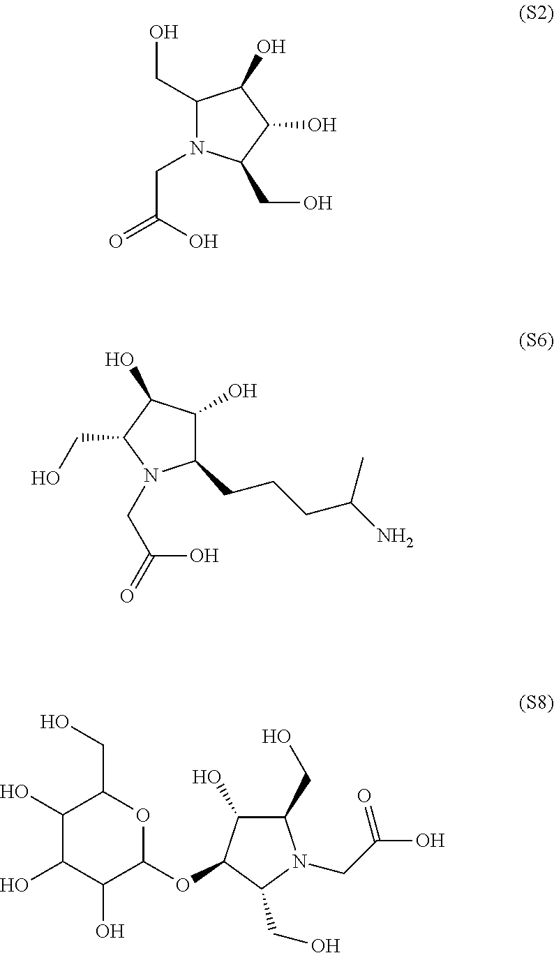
C1(CO)N(CC(=O)O)C(CO)C(O)C1O.C1(CCCC(C)N)C(O)C(O)C(CO)N1CC(O)=O.C1(O)C(O)C(O)C(OC2C(O)C(CO)N(CC(=O)O)C2CO)OC1CO
